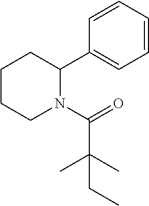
C1=CC=CC(C2CCCCN2C(=O)C(C)(C)CC)=C1
